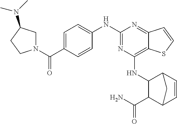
C(C1=CC=C(NC2=NC(NC3C(C(N)=O)C4C=CC3C4)=C3C(=N2)C=CS3)C=C1)(N1CC(N(C)C)CC1)=O
